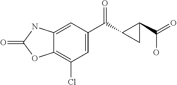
C1(Cl)=C2C(=CC(C(=O)C3C(C(O)=O)C3)=C1)NC(=O)O2
